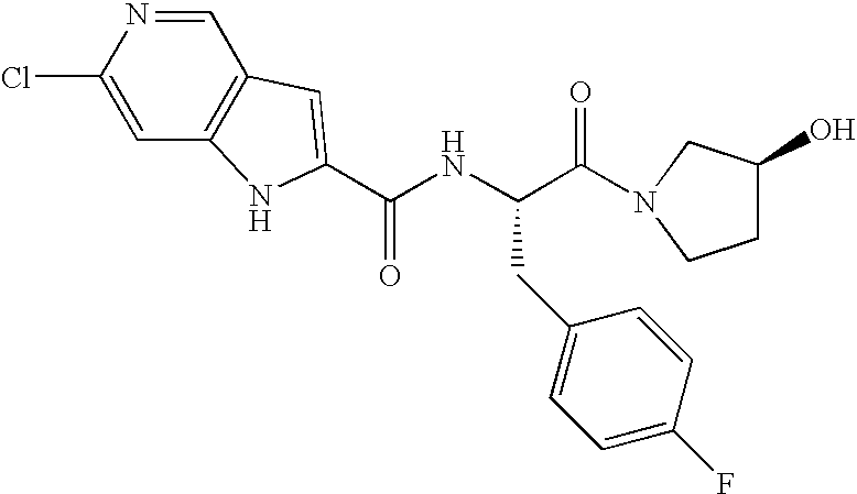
C(NC(C(=O)N1CC(O)CC1)CC1=CC=C(F)C=C1)(=O)C1=CC2=C(C=C(Cl)N=C2)N1
